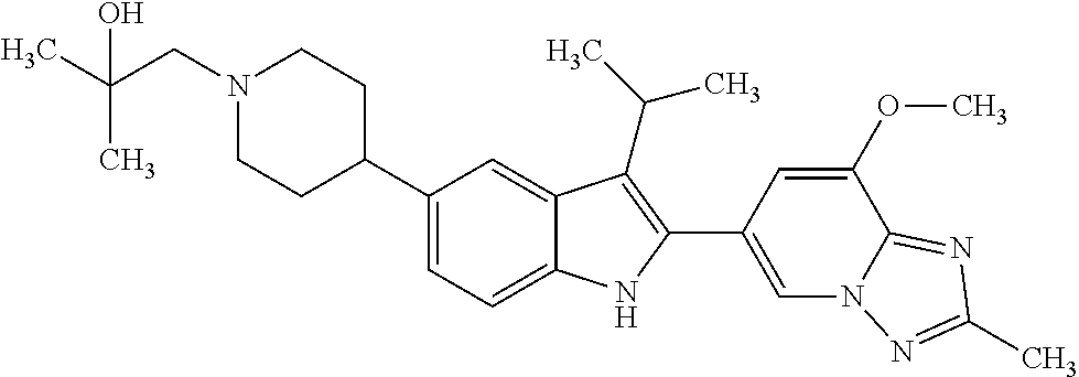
N1(CC(C)(C)O)CCC(C2=CC=C3C(=C2)C(C(C)C)=C(C2=CN4C(=NC(C)=N4)C(OC)=C2)N3)CC1
